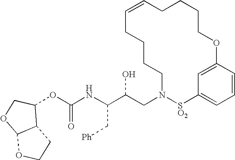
C(NC(C(CN1[SO2]C2=CC=CC(=C2)OCCCCC=CCCCC1)O)C[Ph])(=O)OC1C2C(OC1)OCC2
